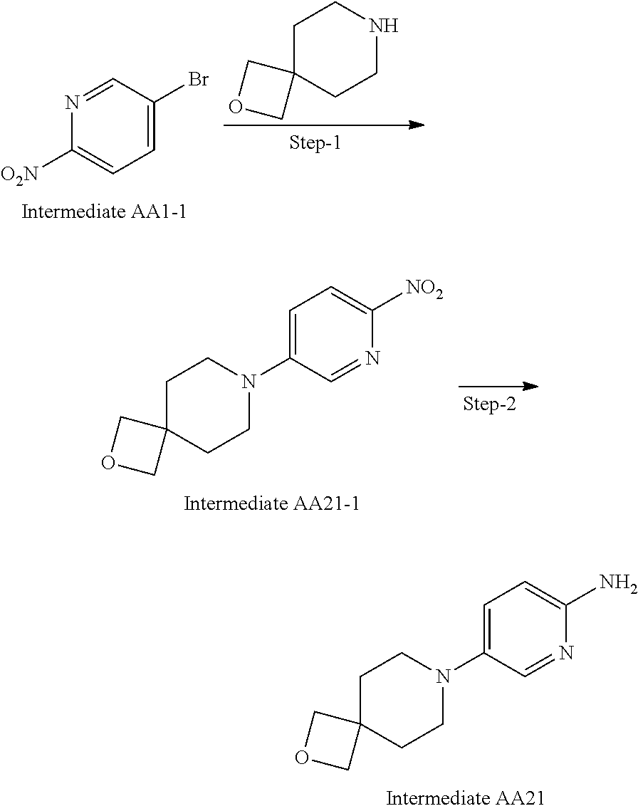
C1C2(CCNC1)COC2.N1=CC(Br)=CC=C1[O2N].C1=C(N2CCC3(CC2)COC3)C=NC([NO2])=C1.C1=C(N2CCC3(CC2)COC3)C=NC(N)=C1
